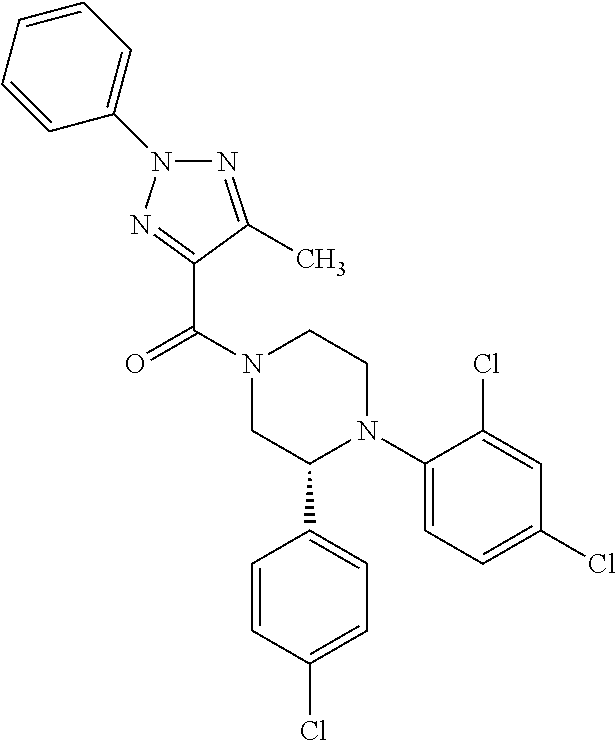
C(N1CC(C2=CC=C(Cl)C=C2)N(C2=CC=C(Cl)C=C2Cl)CC1)(=O)C1=NN(C2=CC=CC=C2)N=C1C
